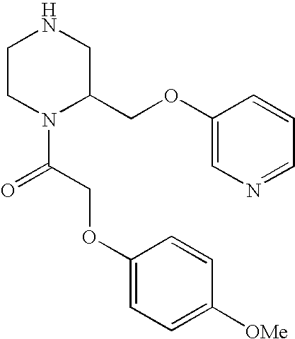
C1CN(C(=O)COC2=CC=C([OMe])C=C2)C(COC2=CN=CC=C2)CN1
